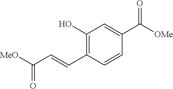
C1(O)=C(C=CC([MeO])=O)C=CC(C([OMe])=O)=C1
